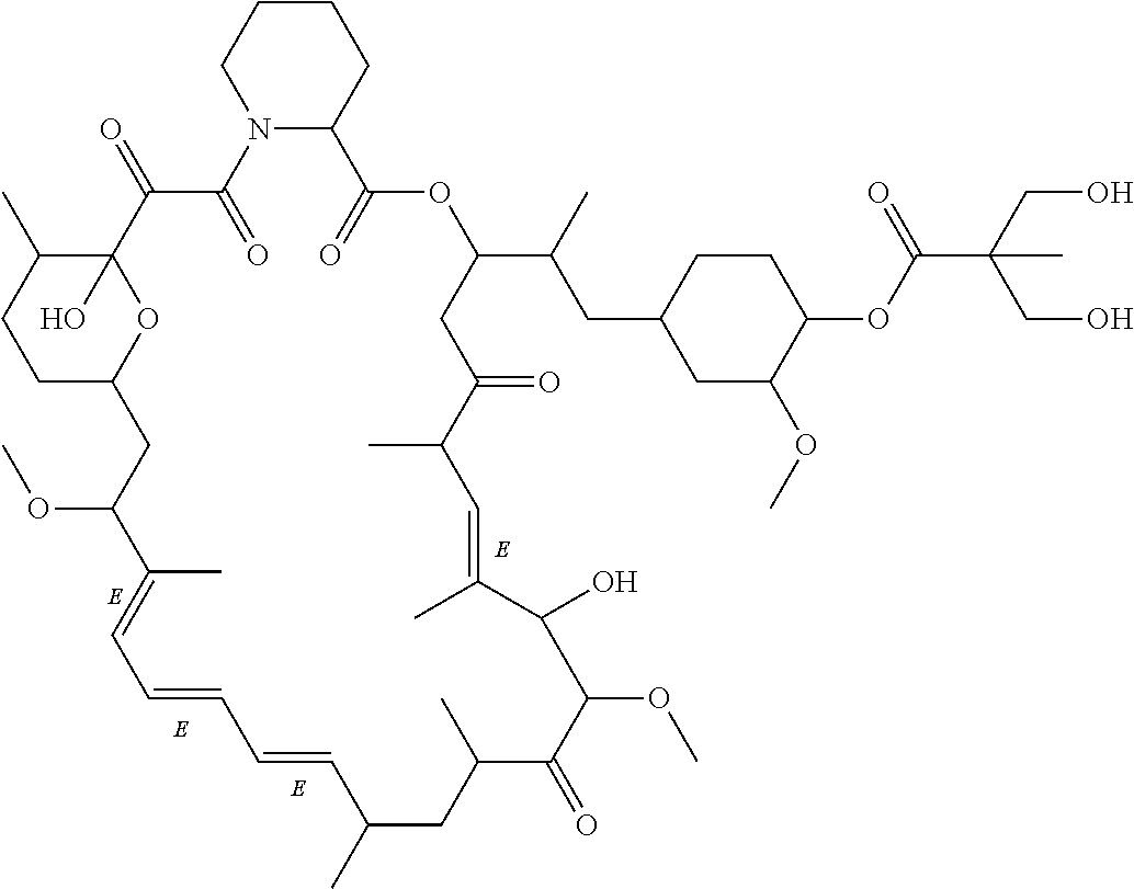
C1C2OC(O)(C(C)C1)C(=O)C(=O)N1C(CCCC1)C(=O)OC(C(CC1CC(OC)C(OC(C(CO)(CO)C)=O)CC1)C)CC(=O)C(C)C=C(C)C(O)C(OC)C(=O)C(C)CC(C)C=CC=CC=C(C)C(OC)C2
